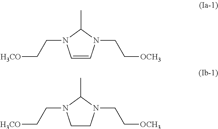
C1=CN(CC[OCH3])C(C)N1CC[H3CO].C1CN(CC[OCH3])C(C)N1CC[H3CO]
